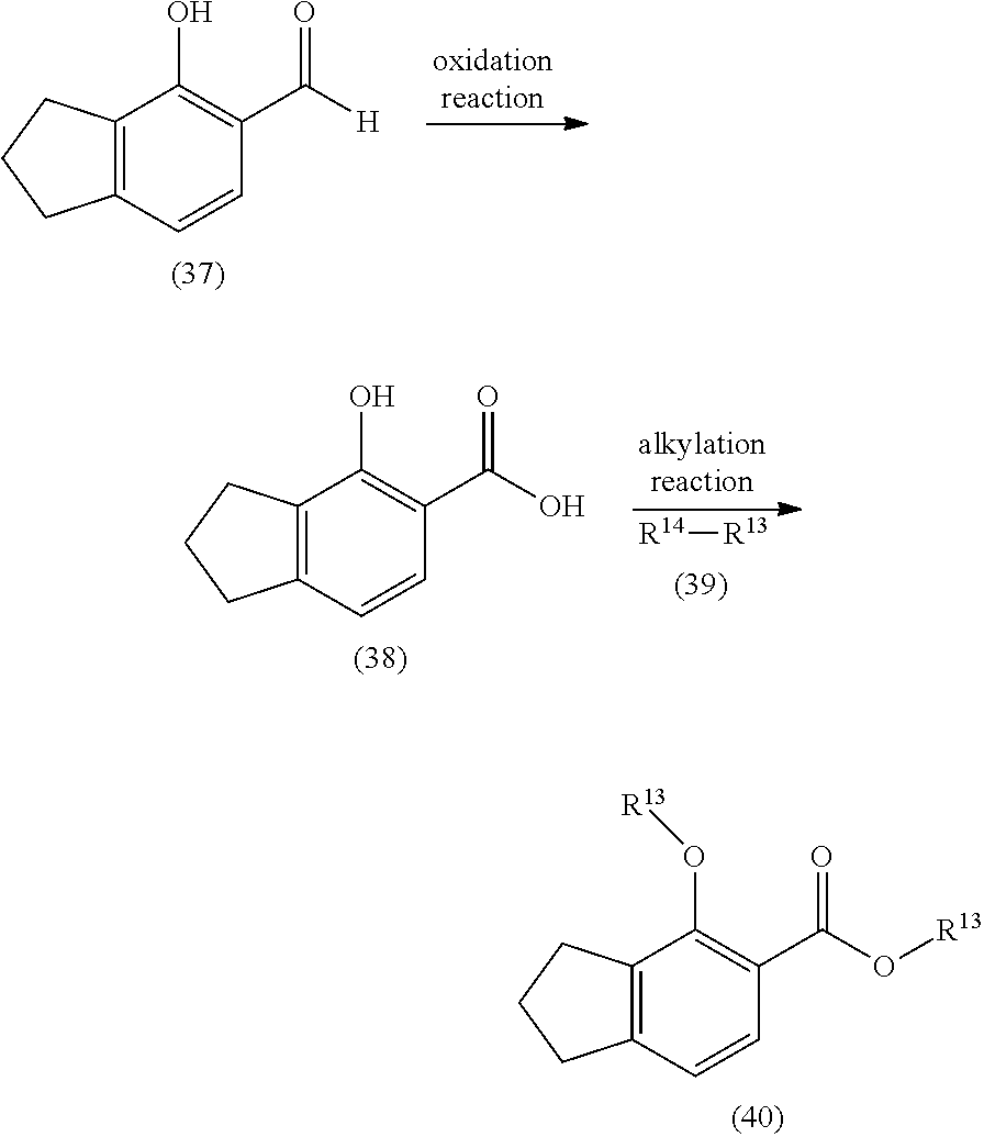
C12=C(C=CC(C([H])=O)=C1O)CCC2.[R14][R13].C12=C(C=CC(C(O)=O)=C1O)CCC2.C12=C(C=CC(C(O[R13])=O)=C1O[R13])CCC2
